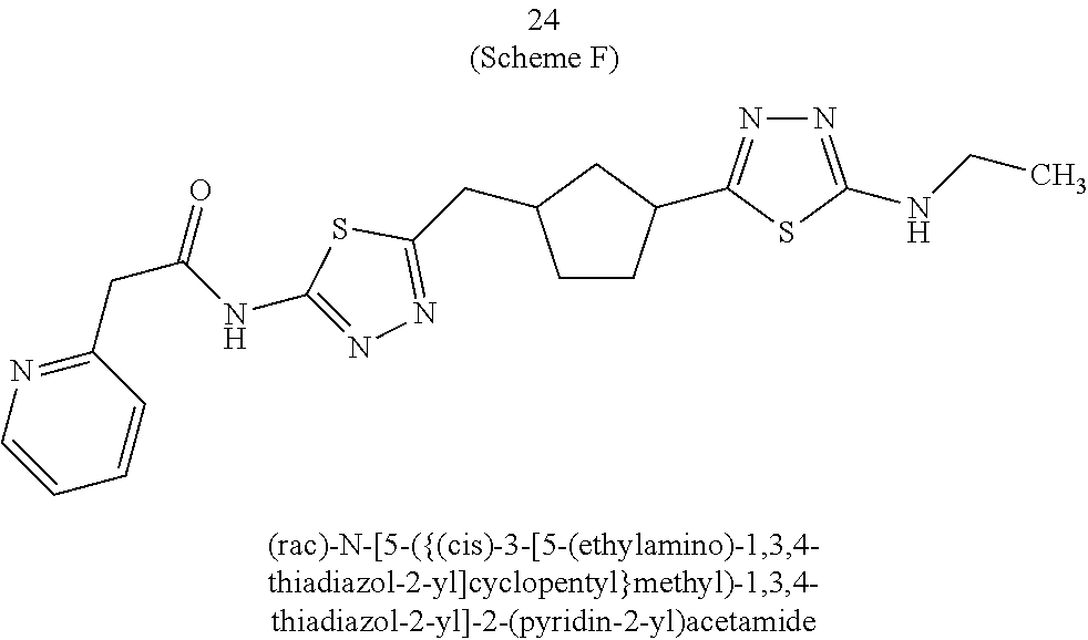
C1CC(C2=NN=C(NCC)S2)CC1CC1=NN=C(NC(CC2=NC=CC=C2)=O)S1
